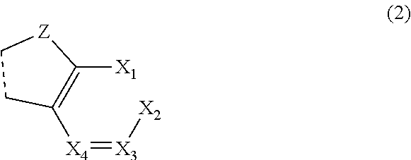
[X4](=[X3][X2])C1=C([X1])[Z]CC1
